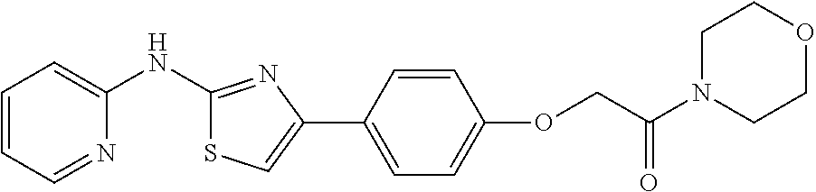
C1=CC=NC(NC2=NC(C3=CC=C(OCC(N4CCOCC4)=O)C=C3)=CS2)=C1
